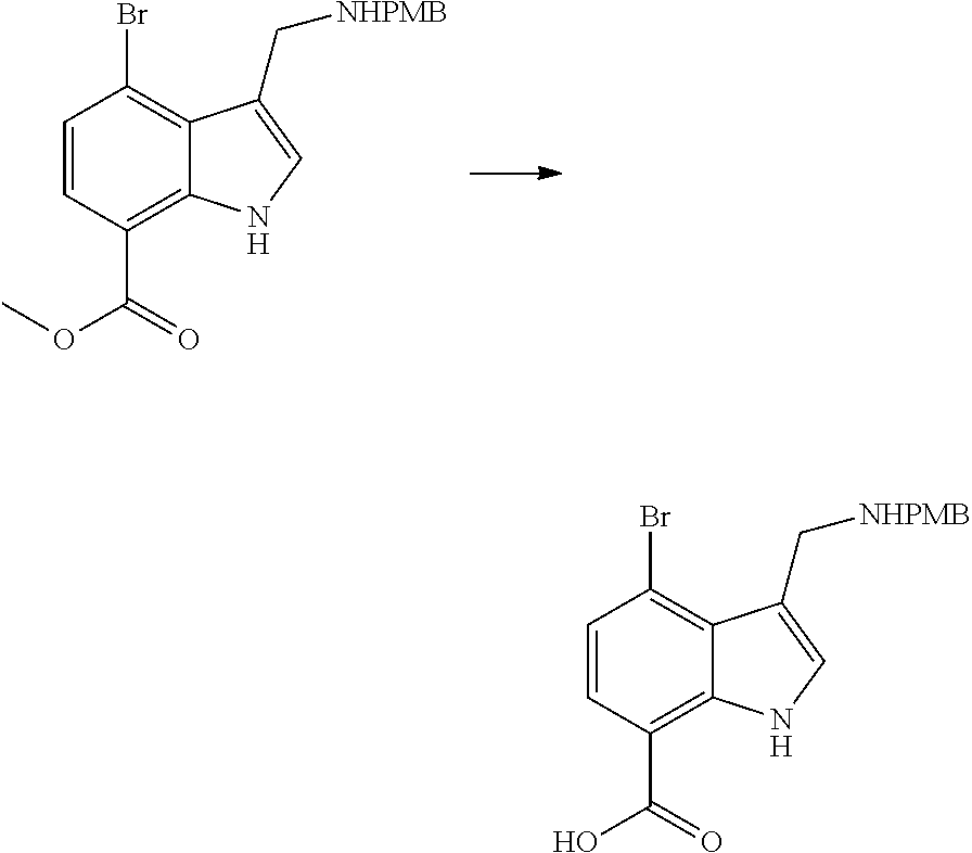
C1=CC(C(=O)OC)=C2C(=C1Br)C(C[NHPMB])=CN2.C1=CC(C(=O)O)=C2C(=C1Br)C(C[NHPMB])=CN2
